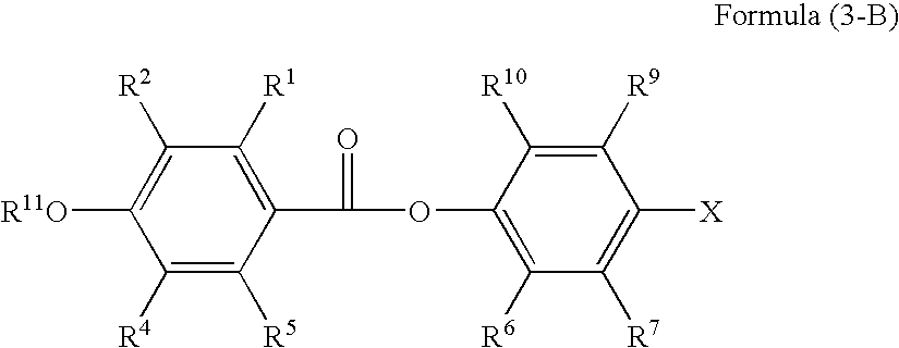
C1([R4])=C([R5])C(C(=O)OC2=C([R6])C([R7])=C([X])C([R9])=C2[R10])=C([R1])C([R2])=C1[R11O]
